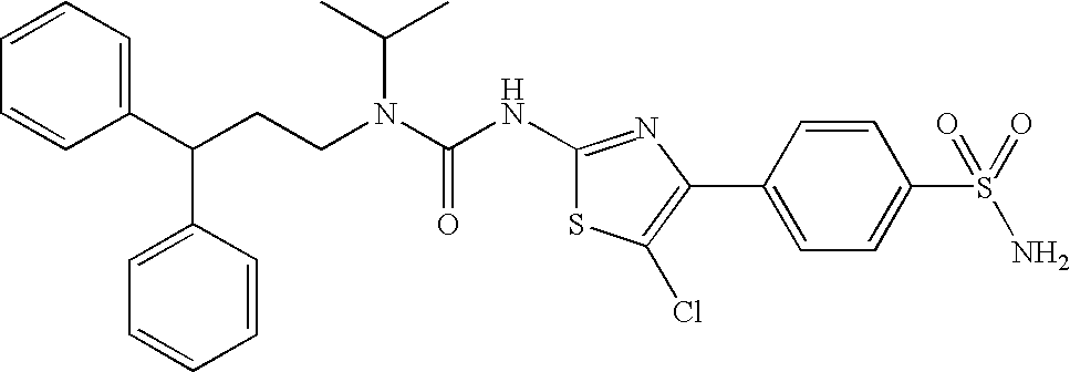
C1(C(CCN(C(NC2=NC(C3=CC=C(S(=O)(N)=O)C=C3)=C(Cl)S2)=O)C(C)C)C2=CC=CC=C2)=CC=CC=C1
